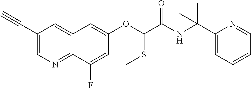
C1(C#C)=CN=C2C(=C1)C=C(OC(SC)C(=O)NC(C1=CC=CC=N1)(C)C)C=C2F
